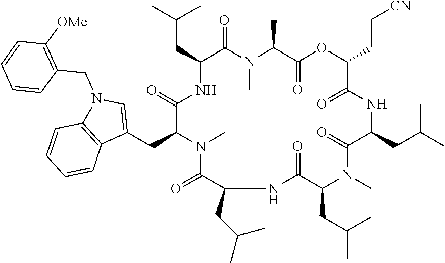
C(CC1NC(=O)C(CC2=CN(CC3=C([OMe])C=CC=C3)C3=C2C=CC=C3)N(C)C(=O)C(CC(C)C)NC(=O)C(CC(C)C)N(C)C(=O)C(CC(C)C)NC(=O)C(CC[CN])OC(=O)C(C)N(C)C1=O)(C)C
